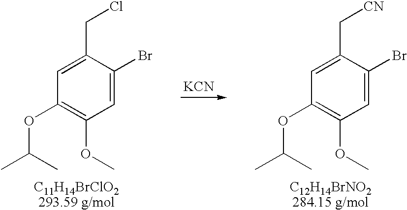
[KCN].C1=C(Br)C(C[CN])=CC(OC(C)C)=C1OC.C1=C(Br)C(CCl)=CC(OC(C)C)=C1OC
